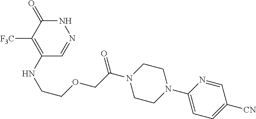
C1([F3C])=C(NCCOCC(N2CCN(C3=CC=C([CN])C=N3)CC2)=O)C=NNC1=O
